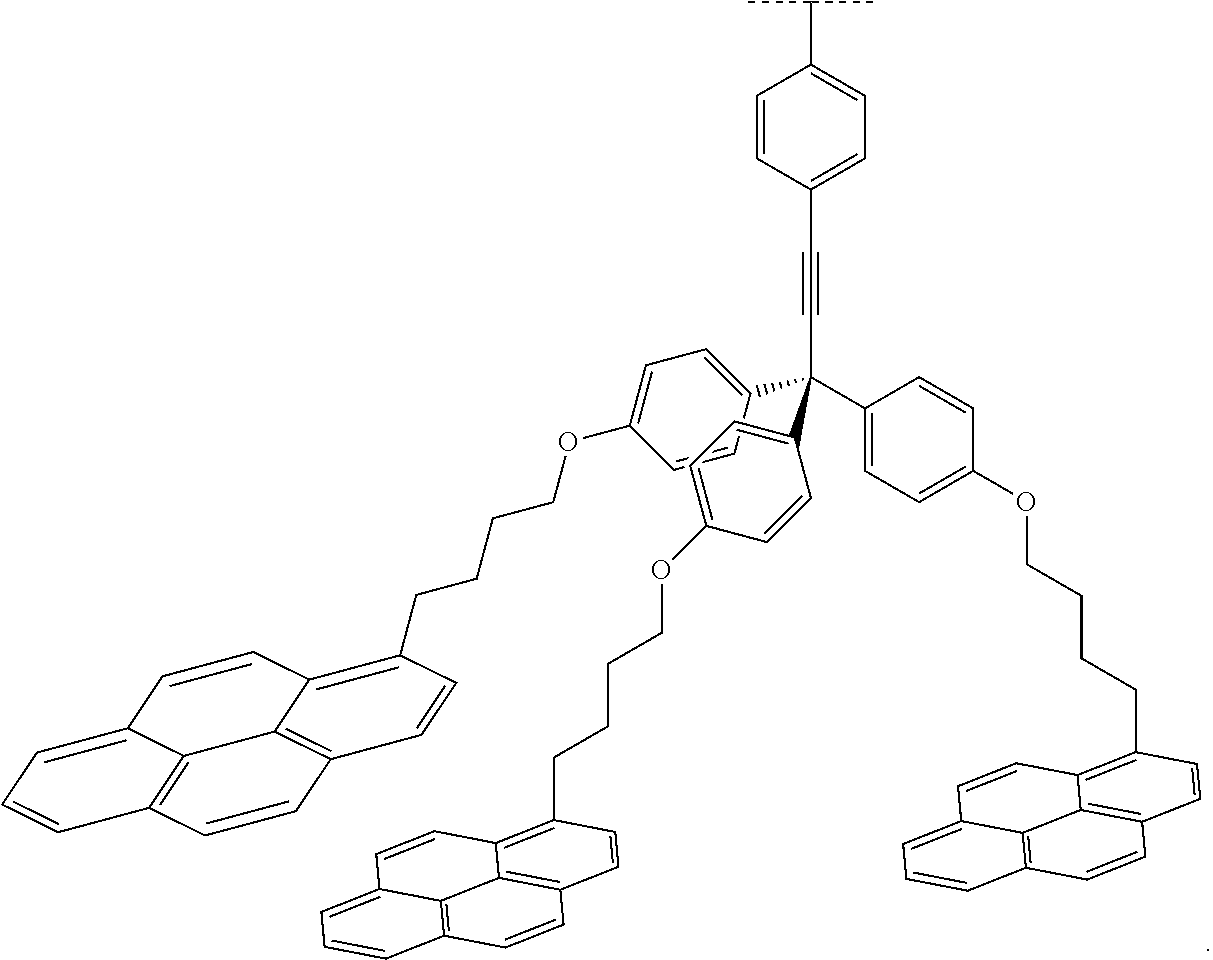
C1=CC2=C(CCCCOC3=CC=C(C(C#CC4=CC=C(C(C)C)C=C4)(C4=CC=C(OCCCCC5=C6C=CC7=CC=CC8=C7C6=C(C=C5)C=C8)C=C4)C4=CC=C(OCCCCC5=C6C=CC7=CC=CC8=C7C6=C(C=C5)C=C8)C=C4)C=C3)C=CC3=C2C2=C(C=C3)C=CC=C12
